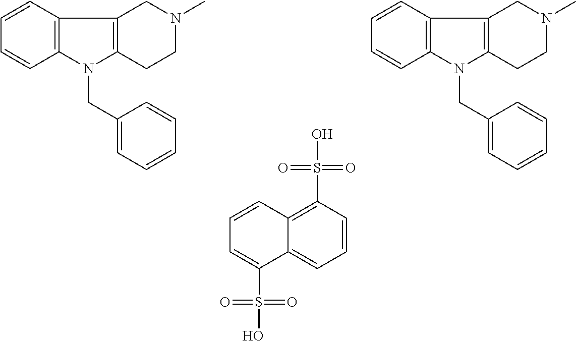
C1=CC2=C(C=C1)N(CC1=CC=CC=C1)C1=C2CN(C)CC1.C1=CC2=C(C=C1)N(CC1=CC=CC=C1)C1=C2CN(C)CC1.C1=CC2=C(S(=O)(=O)O)C=CC=C2C(S(=O)(=O)O)=C1
